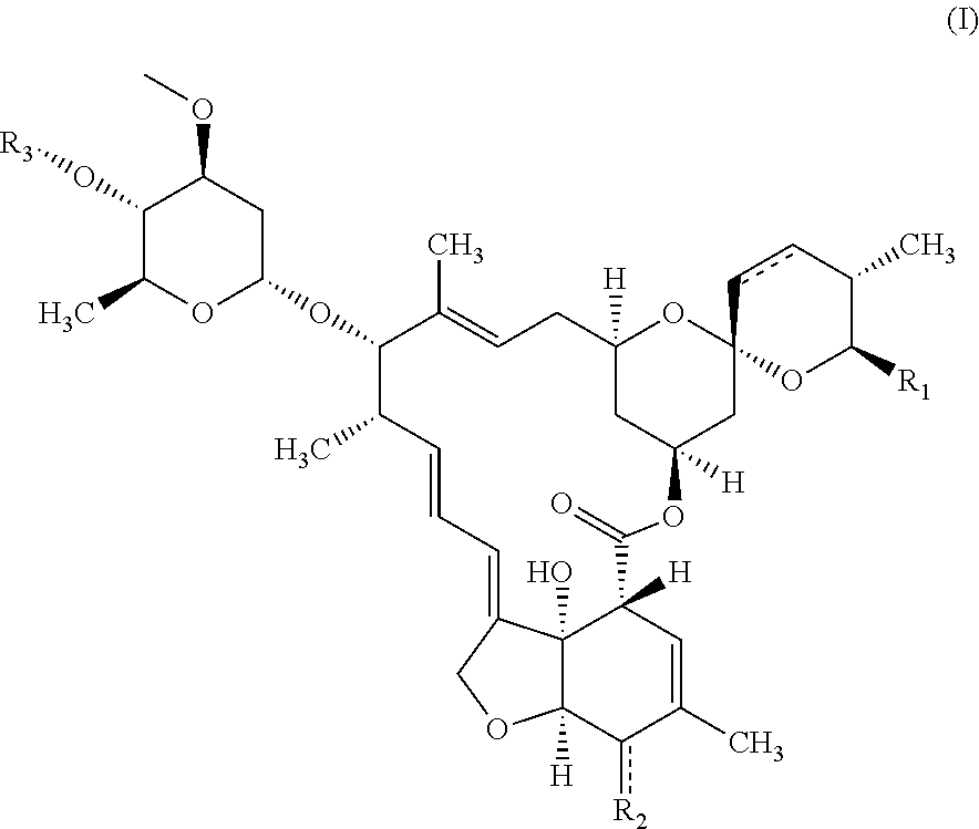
C12(O)C3([H])c([R2])C(C)=CC1([H])C(=O)OC1([H])CC4(OC([H])(CC=C(C)C(OC5CC(OC)C(O[R3])C(C)O5)C(C)C=CC=C2CO3)C1)OC([R1])C(C)cc4
